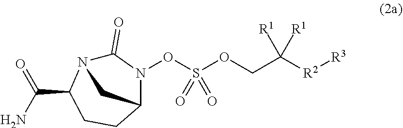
O(CC([R2][R3])([R1])[R1])S(ON1C(=O)N2C(C(=O)N)CCC1C2)(=O)=O
